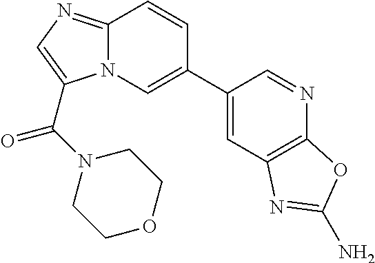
C1(C2=CN3C(=NC=C3C(N3CCOCC3)=O)C=C2)=CC2=C(N=C1)OC(N)=N2
